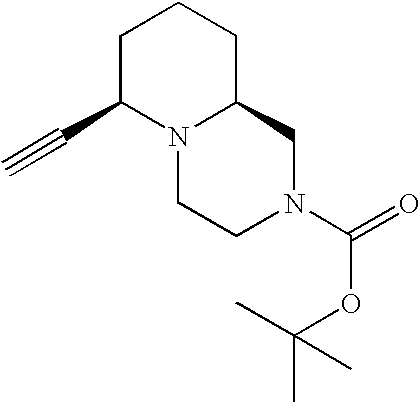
C#CC1N2C(CCC1)CN(C(=O)OC(C)(C)C)CC2
